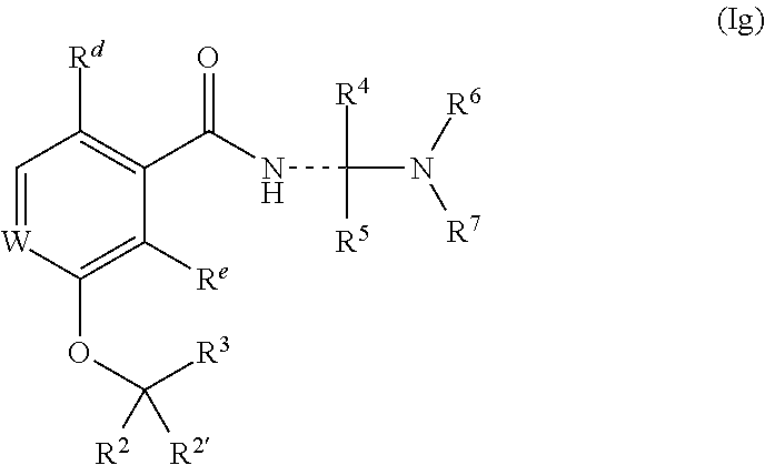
C1=[W]C(OC([R2])([R3])[R2])=C([Re])C(C(NC(N([R6])[R7])([R4])[R5])=O)=C1[Rd]
